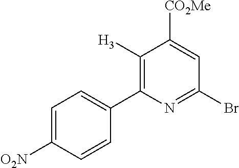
C1([H3])=C(C2=CC=C([O2N])C=C2)N=C(Br)C=C1[CO2Me]
